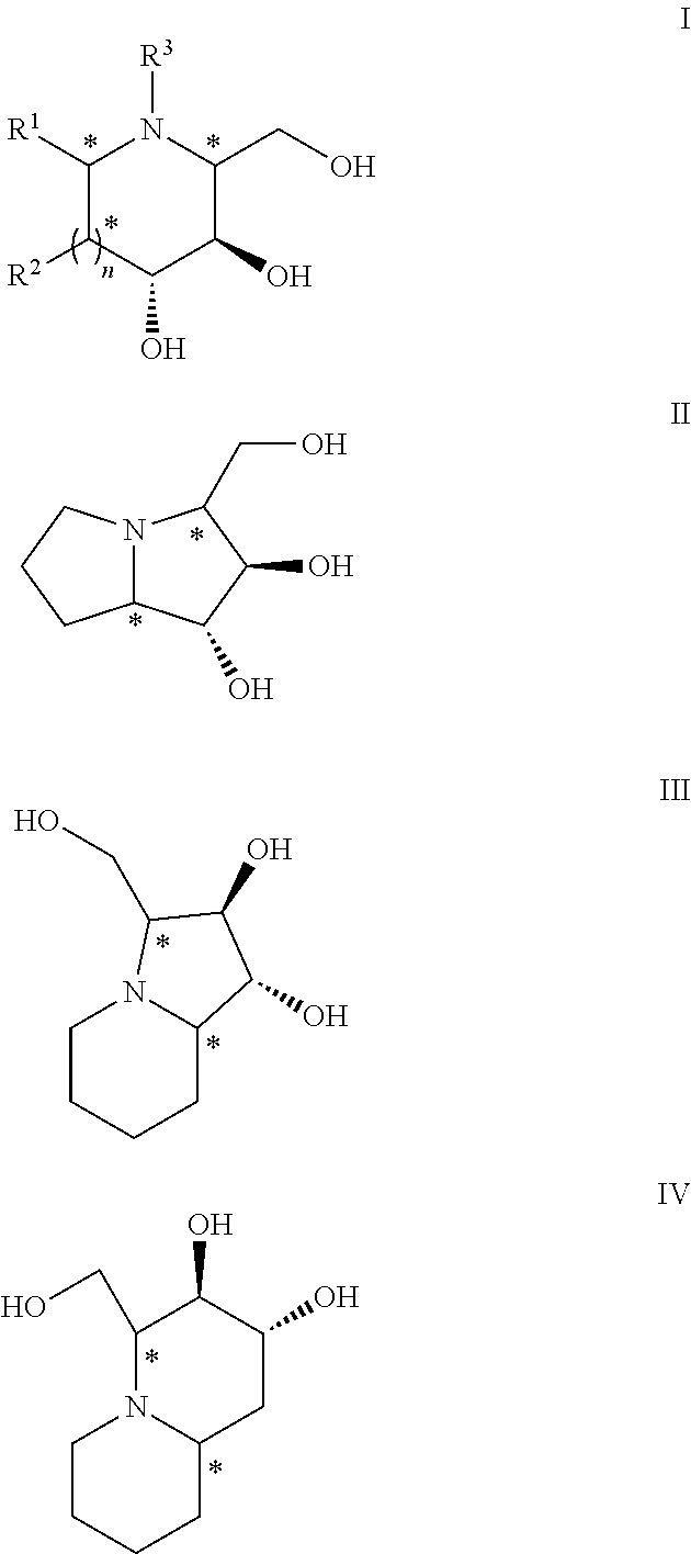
C1([R1])C([R2])C(O)C(O)C(CO)N1[R3].C12N(CCC1)C(CO)C(O)C2O.C1CCCC2N1C(CO)C(O)C2O.C1CCCC2N1C(CO)C(O)C(O)C2
